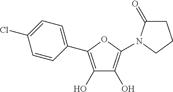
C1(O)=C(C2=CC=C(Cl)C=C2)OC(N2C(=O)CCC2)=C1O
